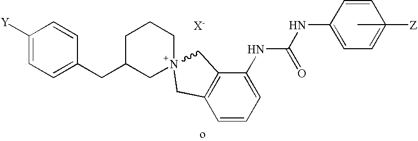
[X-].C1=C([Y])C=CC(CC2CCCN3(C2)CC2=C(C=CC=C2NC(NC2=CC=C(C)([Z])C=C2)=O)C3)=C1
